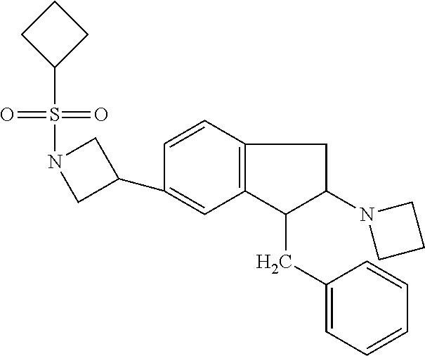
C1(C2CN(S(=O)(=O)C3CCC3)C2)=CC2=C(C=C1)CC(N1CCC1)C2CC1=CC=CC=C1
